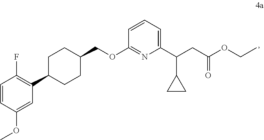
C1=CC(OC)=CC(C2CCC(COC3=NC(C(CC(OCC)=O)C4CC4)=CC=C3)CC2)=C1F
